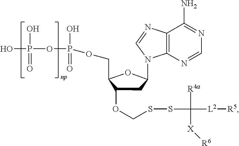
C1C(OCSSC([R4a])([X][R6])[L2][R5])C(COP(OP(O)(=O)O)(=O)O)OC1N1C2=C(N=C1)C(N)=NC=N2
